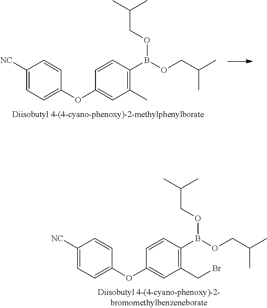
C1([NC])=CC=C(OC2=CC(C)=C(B(OCC(C)C)OCC(C)C)C=C2)C=C1.C1([NC])=CC=C(OC2=CC(CBr)=C(B(OCC(C)C)OCC(C)C)C=C2)C=C1
